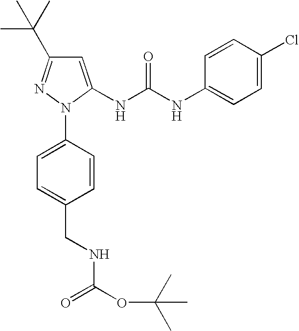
C1=C(NC(NC2=CC=C(Cl)C=C2)=O)N(C2=CC=C(CNC(OC(C)(C)C)=O)C=C2)N=C1C(C)(C)C
